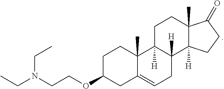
C1C(OCCN(CC)CC)CC2=CCC3([H])C([H])(C2(C)C1)CCC1(C)C3([H])CCC1=O
